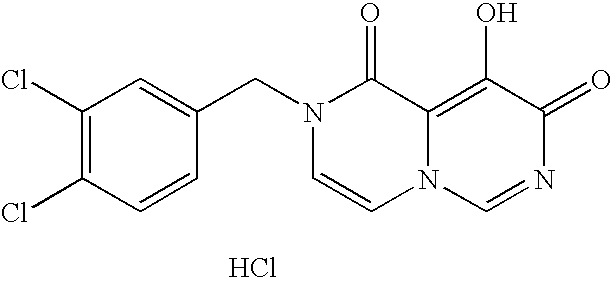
N1(CC2=CC(Cl)=C(Cl)C=C2)C=CN2C(=C(O)C(=O)N=C2)C1=O.Cl
